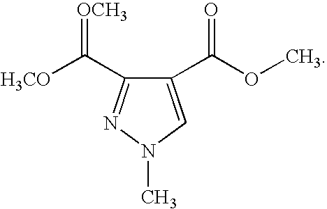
C1(C(OC)=O)=CN(C)N=C1C([H3CO])=[OCH3]
